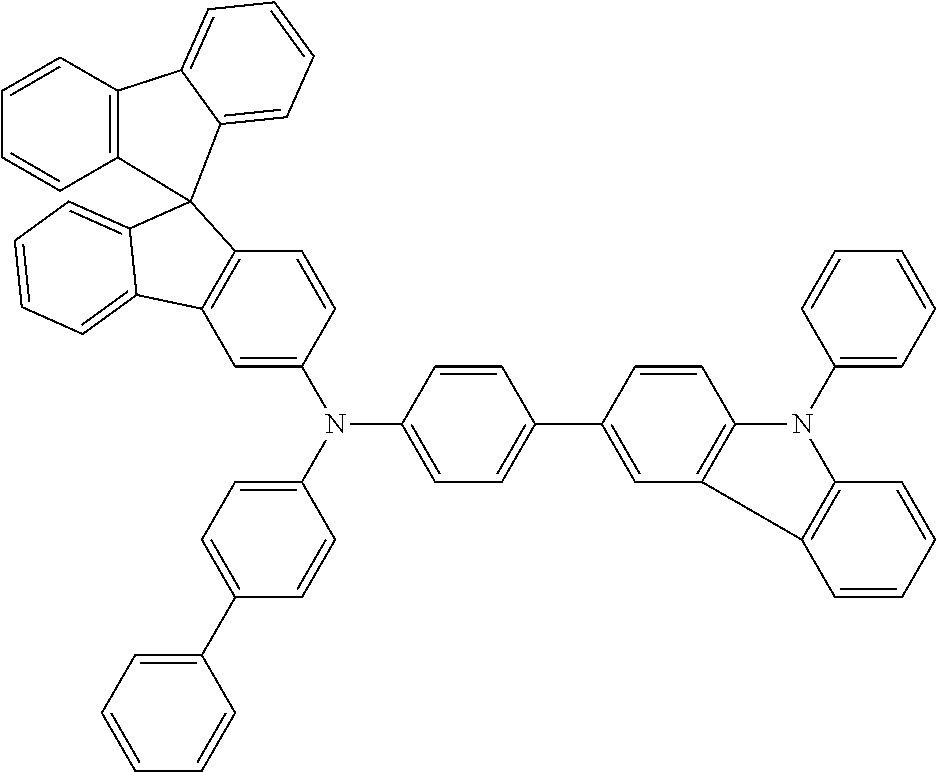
C1=C(N(C2=CC=C(C3=CC4=C(C=C3)N(C3=CC=CC=C3)C3=C4C=CC=C3)C=C2)C2=CC=C(C3=CC=CC=C3)C=C2)C=CC2=C1C1=CC=CC=C1C21C2=C(C=CC=C2)C2=CC=CC=C12
